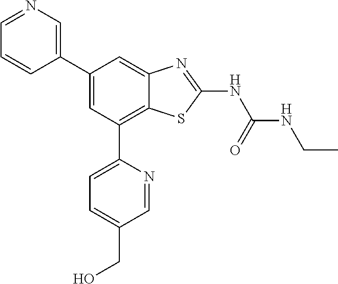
C1(C2=CN=CC=C2)=CC(C2=CC=C(CO)C=N2)=C2C(=C1)N=C(NC(NCC)=O)S2
